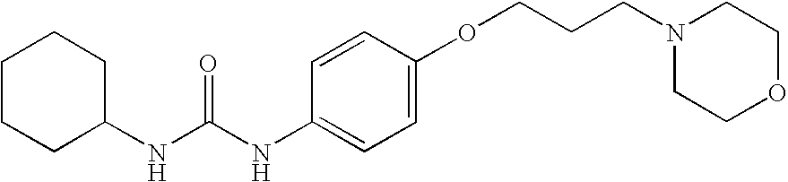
C1CCC(NC(NC2=CC=C(OCCCN3CCOCC3)C=C2)=O)CC1
